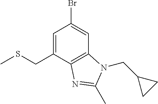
BrC1=CC2=C(C(CSC)=C1)N=C(C)N2CC1CC1
